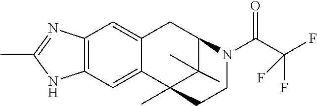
C12=CC3=C(C=C1CC1C(C)(C)C2(C)CCN1C(C(F)(F)F)=O)N=C(C)N3
